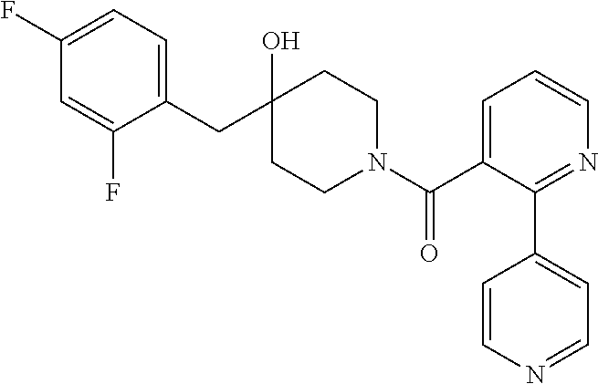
C1(CC2(O)CCN(C(C3=CC=CN=C3C3=CC=NC=C3)=O)CC2)=CC=C(F)C=C1F
